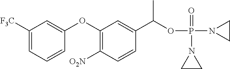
C1([F3C])=CC=CC(OC2=C([O2N])C=CC(C(OP(N3CC3)(=O)N3CC3)C)=C2)=C1
